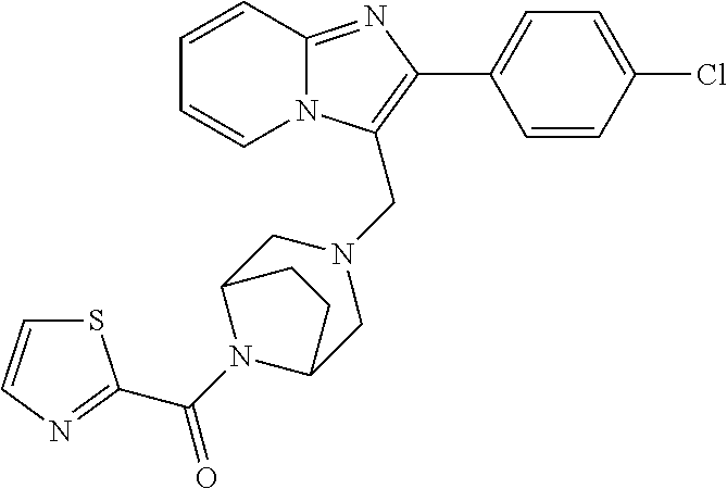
C1=CC2=NC(C3=CC=C(Cl)C=C3)=C(CN3CC4N(C(=O)C5=NC=CS5)C(C3)CC4)N2C=C1
